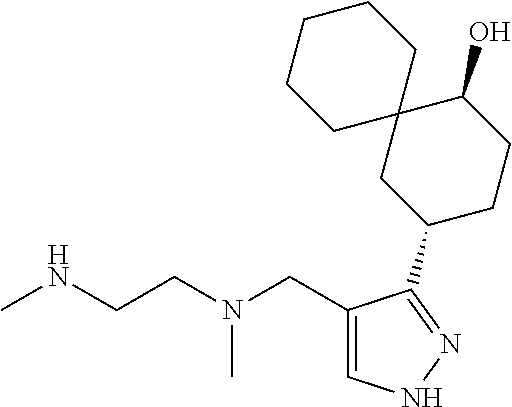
CNCCN(CC1=CNN=C1C1CCC(O)C2(C1)CCCCC2)C
